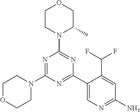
N1=C(N2CCOCC2)N=C(C2=CN=C(N)C=C2C(F)F)N=C1N1C(C)COCC1
